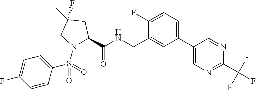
C1=C(F)C(CNC(C2N(S(=O)(=O)C3=CC=C(F)C=C3)CC(C)(F)C2)=O)=CC(C2=CN=C(C(F)(F)F)N=C2)=C1
